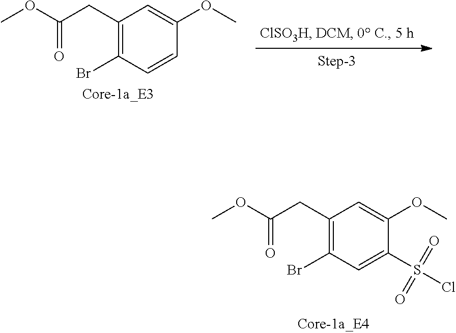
C1(CC(=O)OC)=C(Br)C=C(S(=O)(=O)Cl)C(OC)=C1.C1(CC(=O)OC)=C(Br)C=CC(OC)=C1
